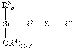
[R3a][Si]([(OR4)(3-a)])[R5]S[R]
